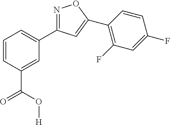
N1=C(C2=CC=CC(C(O[H])=O)=C2)C=C(C2=C(F)C=C(F)C=C2)O1
